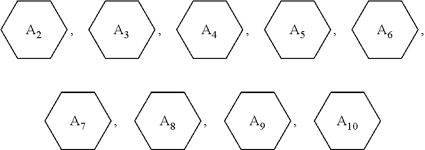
C1CCCCC1.[A2].C1CCCCC1.[A3].C1CCCCC1.[A4].C1CCCCC1.[A5].C1CCCCC1.[A6].C1CCCCC1.[A10].C1CCCCC1.[A9].C1CCCCC1.[A8].C1CCCCC1.[A7]
